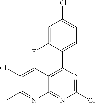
ClC1=NC(C2=CC=C(Cl)C=C2F)=C2C(=N1)N=C(C)C(Cl)=C2
